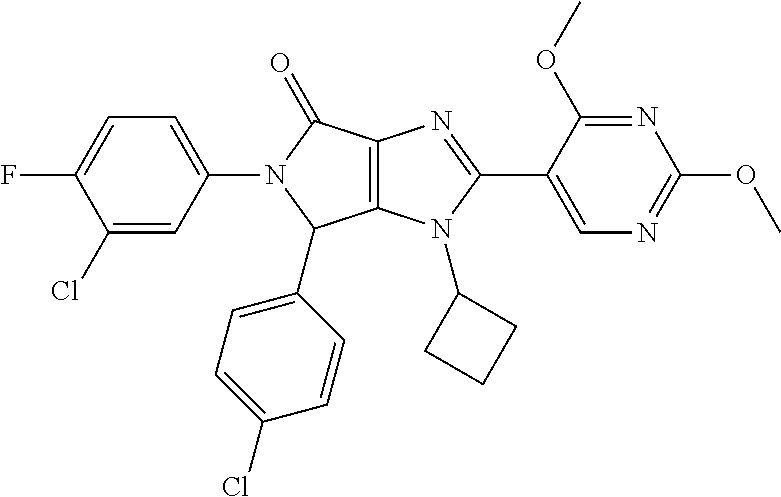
C12=C(N(C3CCC3)C(C3=CN=C(OC)N=C3OC)=N1)C(C1=CC=C(Cl)C=C1)N(C1=CC=C(F)C(Cl)=C1)C2=O
